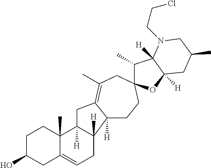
C1C(O)CC2=CCC3([H])C([H])(C2(C)C1)CC1=C(C)CC2(CCC31[H])C(C)C1([H])C([H])(O2)CC(C)CN1CCCl
